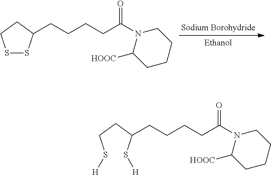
S1SC(CCCCC(N2C([HOOC])CCCC2)=O)CC1.S(CCC(S[H])CCCCC(N1C([HOOC])CCCC1)=O)[H]
